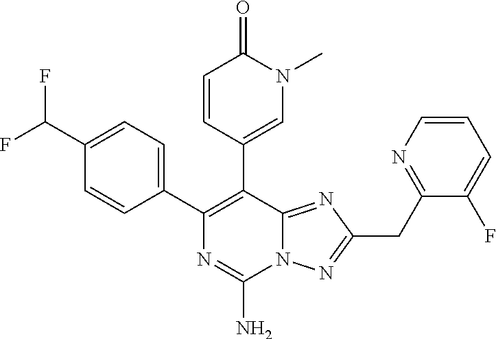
N12C(=NC(CC3=NC=CC=C3F)=N1)C(C1=CN(C)C(=O)C=C1)=C(C1=CC=C(C(F)F)C=C1)N=C2N
